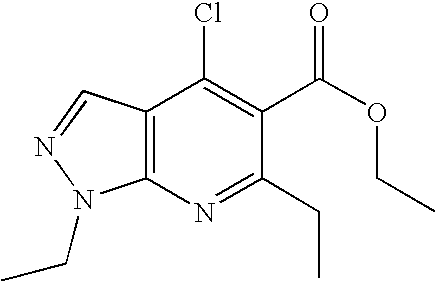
C12=C(N=C(CC)C(C(OCC)=O)=C1Cl)N(CC)N=C2
